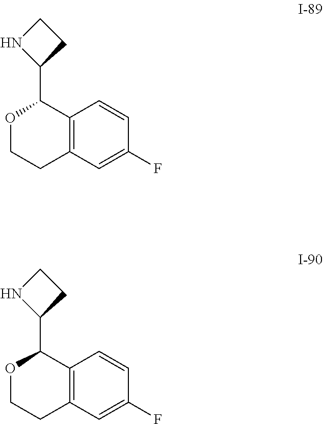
C12=C(C=C(F)C=C1)CCOC2C1CCN1.C12=C(C=C(F)C=C1)CCOC2C1CCN1
